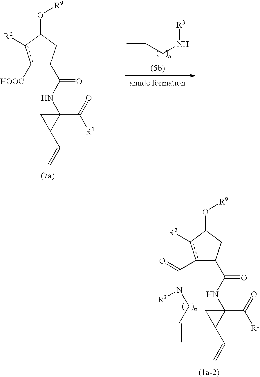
c1([HOOC])c([R2])C(O[R9])CC1C(NC1(C([R1])=O)CC1C=C)=O.C=CCN[R3].c1(C(=O)N([R3])CC=C)c([R2])C(O[R9])CC1C(NC1(C([R1])=O)CC1C=C)=O
